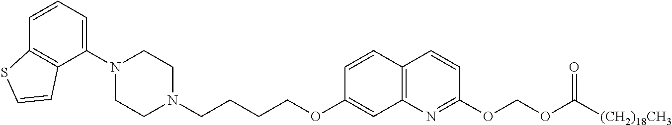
C1=CC2=C(C(N3CCN(CCCCOC4=CC5=C(C=C4)C=CC(OCOC([(CH2)18CH3])=O)=N5)CC3)=C1)C=CS2
